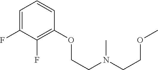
C1=C(F)C(F)=C(OCCN(CCOC)C)C=C1
